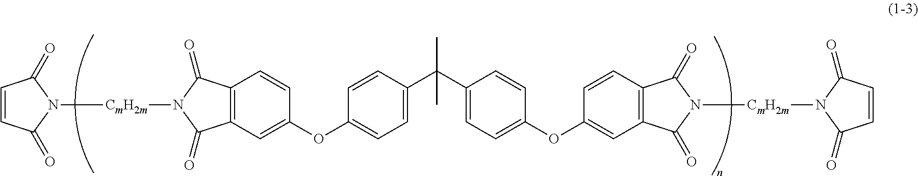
C1=CC(=O)N([CmH2m](C)N2C(=O)C3=C(C2=O)C=C(OC2=CC=C(C(C4=CC=C(OC5=CC6=C(C=C5)C(=O)N([CmH2m]N5C(=O)C=CC5=O)C6=O)C=C4)(C)C)C=C2)C=C3)C1=O
